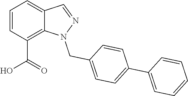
C1=CC(C(=O)O)=C2C(=C1)C=NN2CC1=CC=C(C2=CC=CC=C2)C=C1
